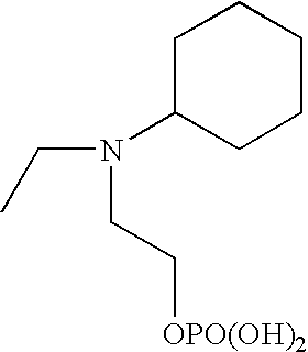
CCN(C1CCCCC1)CC[OPO(OH)2]
